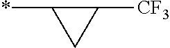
C1([CF3])C(*)C1
